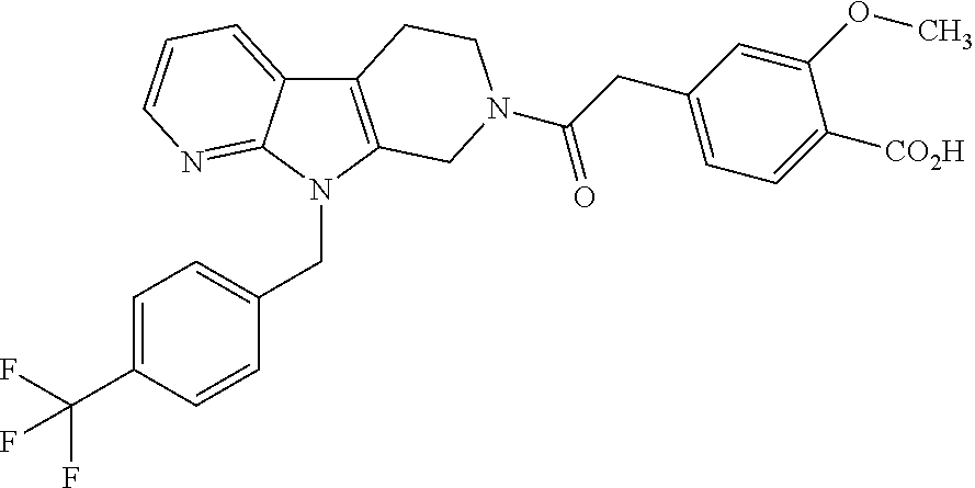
C12=C(N(CC3=CC=C(C(F)(F)F)C=C3)C3=NC=CC=C13)CN(C(=O)CC1=CC=C([CO2H])C(OC)=C1)CC2
